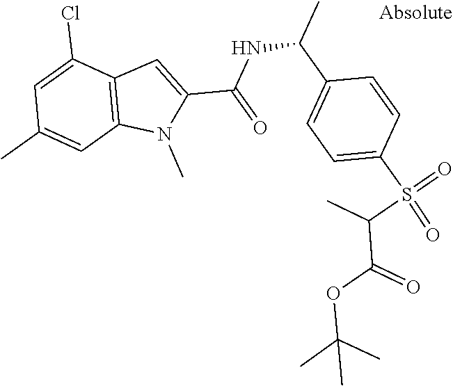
C12=C(C(Cl)=CC(C)=C1)C=C(C(NC(C)C1=CC=C(S(=O)(=O)C(C)C(OC(C)(C)C)=O)C=C1)=O)N2C
